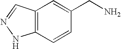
C12=C(C=CC(CN)=C1)NN=C2
